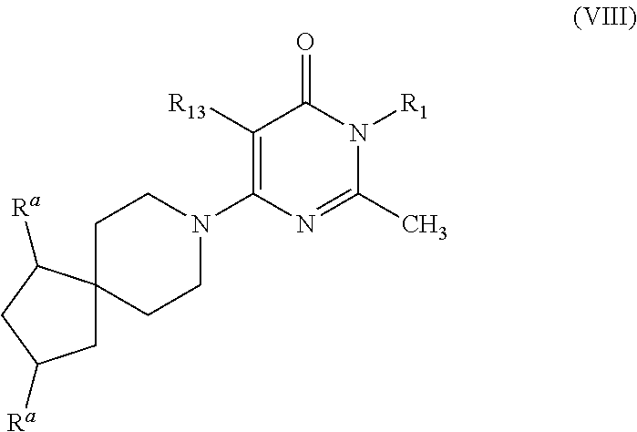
C1([R13])=C(N2CCC3(CC2)CC([Ra])CC3[Ra])N=C(C)N([R1])C1=O
